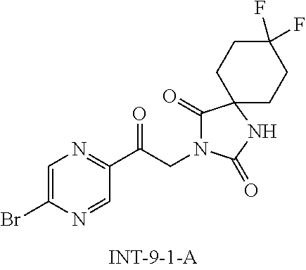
C1(C(CN2C(=O)C3(NC2=O)CCC(F)(F)CC3)=O)=NC=C(Br)N=C1
